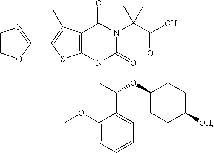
C12=C(N(CC(C3=CC=CC=C3OC)OC3CCC([OH])CC3)C(=O)N(C(C(O)=O)(C)C)C1=O)SC(C1=NC=CO1)=C2C
